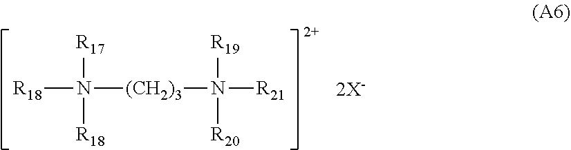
[R17]N([R18])([(CH2)3]N([R21])([R19])[R20])[R18]
